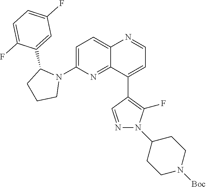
C1=C(C2CCCN2C2=CC=C3C(=N2)C(C2=C(F)N(C4CCN([Boc])CC4)N=C2)=CC=N3)C(F)=CC=C1F
